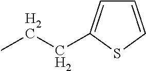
C1=CSC(CCC)=C1
